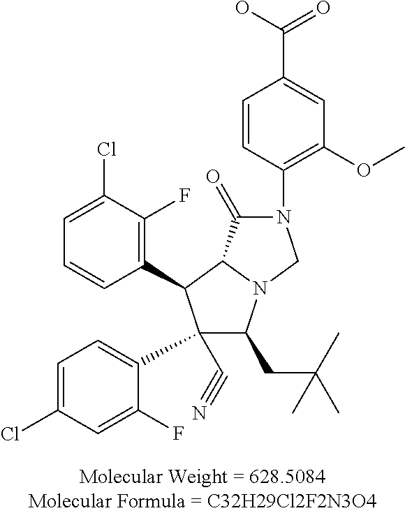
C1=C(Cl)C(F)=C(C2C(C3=CC=C(Cl)C=C3F)(C#N)C(CC(C)(C)C)N3C2C(=O)N(C2=C(OC)C=C(C(=O)O)C=C2)C3)C=C1
